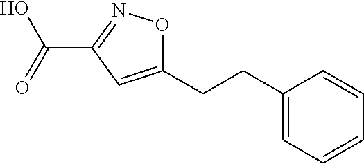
C1(CCC2=CC=CC=C2)=CC(C(=O)O)=NO1
